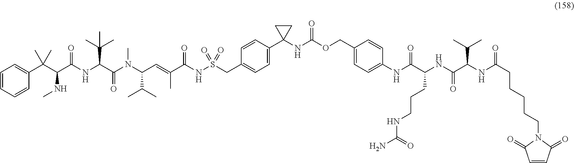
C(C(NC(C(NC(C(NC1=CC=C(COC(NC2(C3=CC=C(CS(=O)(=O)NC(C(=CC(N(C(C(NC(C(C(C4=CC=CC=C4)(C)C)NC)=O)C(C)(C)C)=O)C)C(C)C)C)=O)C=C3)CC2)=O)C=C1)=O)CCCNC(N)=O)=O)C(C)C)=O)CCCCN1C(=O)C=CC1=O
